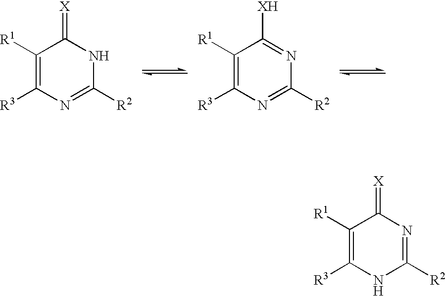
[R3]C1=C([R1])C(=[X])N=C([R2])N1.[R3]C1=C([R1])C(=[X])NC([R2])=N1.[R3]C1=C([R1])C([XH])=NC([R2])=N1
